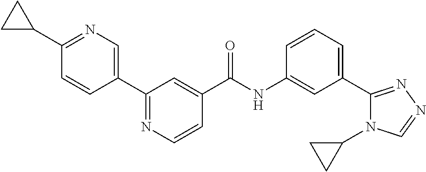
C1(C2CC2)=NC=C(C2=NC=CC(C(=O)NC3=CC(C4=NN=CN4C4CC4)=CC=C3)=C2)C=C1
